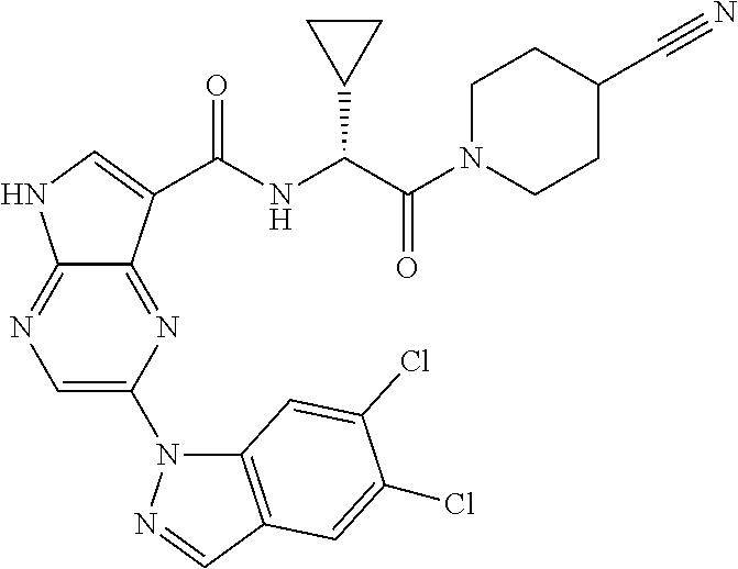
C12=NC(N3C4=C(C=N3)C=C(Cl)C(Cl)=C4)=CN=C1NC=C2C(NC(C(N1CCC(C#N)CC1)=O)C1CC1)=O
